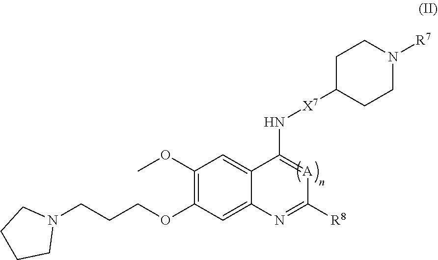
C1CCCN1CCCOC1=C(OC)C=C2C(N[X7]C3CCN([R7])CC3)=[A]C([R8])=NC2=C1
